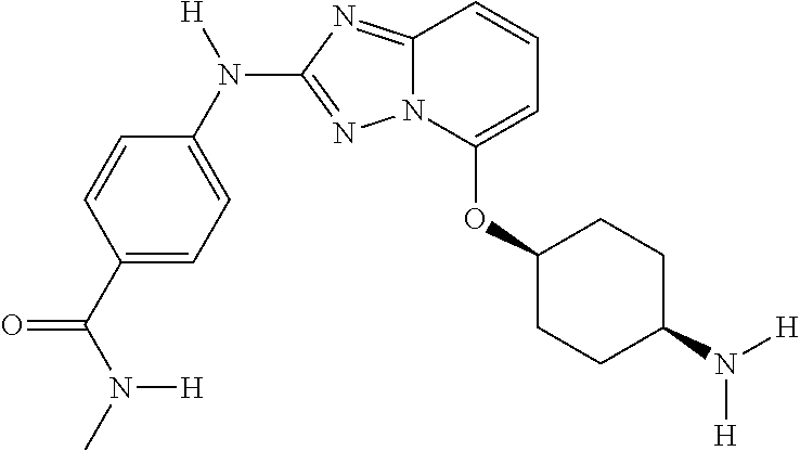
C1=CC(C(N(C)[H])=O)=CC=C1N([H])C1=NN2C(=N1)C=CC=C2OC1CCC(N([H])[H])CC1
